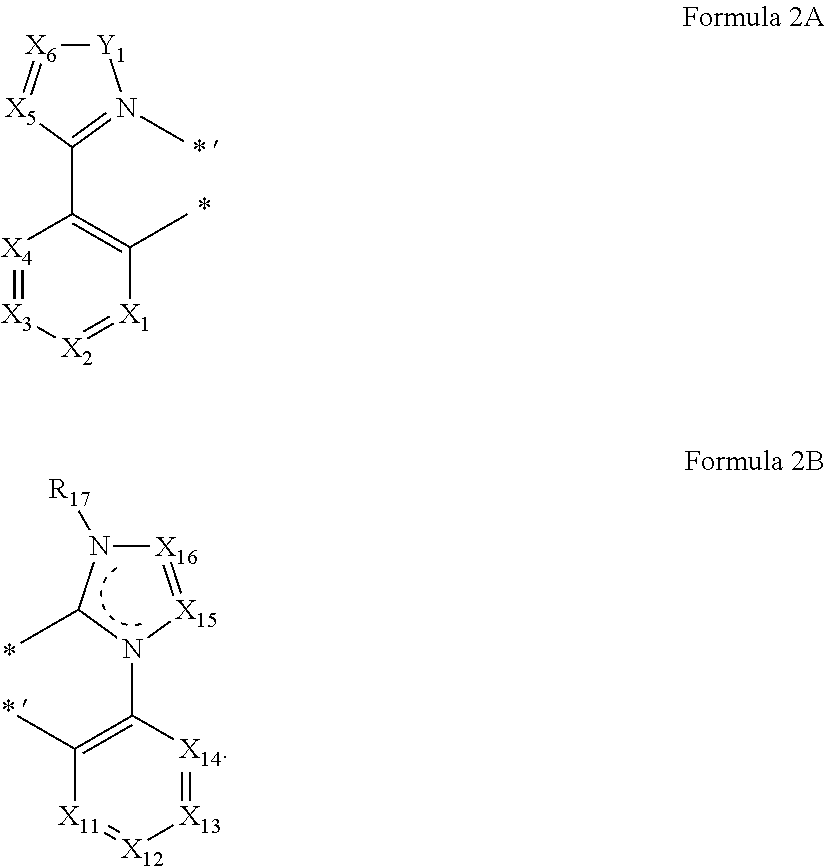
[X4]1=[X3][X2]=[X1]C(C)=C1C1=N(C)[Y1][X6]=[X5]1.C1(C)=C(N2[X15]=[X16]N([R17])C2C)[X14]=[X13][X12]=[X11]1
